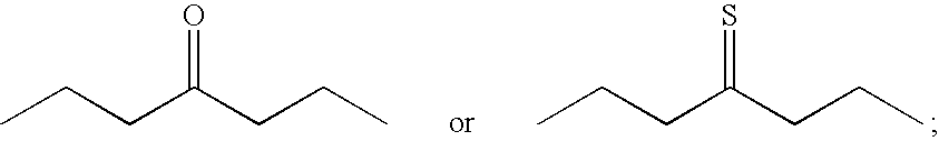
CCCC(CCC)=S.CCCC(CCC)=O
